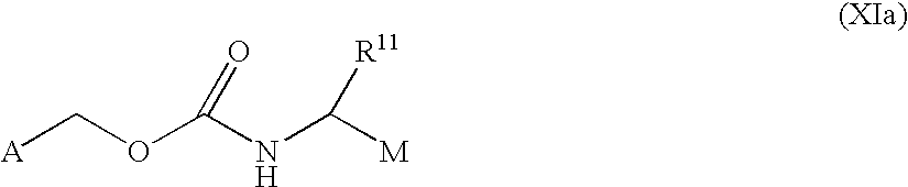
[A]COC(NC([M])[R11])=O
